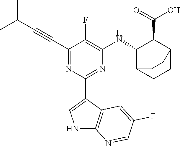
C1(C#CC(C)C)=NC(C2=CNC3=C2C=C(F)C=N3)=NC([HN]C2C(C(=O)O)C3CCC2CC3)=C1F
